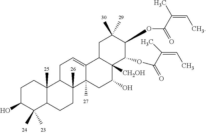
C1C(O)C(C)(C)C2C(C)(C1)C1C(C)(CC2)C2(C)C(=CC1)C1C([CH2OH])(C(O)C2)C(OC(C(C)=CC)=O)C(OC(C(C)=CC)=O)C(C)(C)C1
